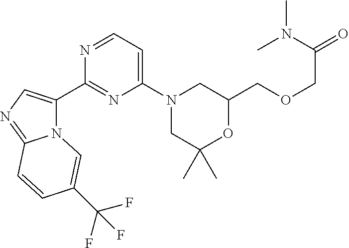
N12C(C3=NC(N4CC(C)(C)OC(COCC(N(C)C)=O)C4)=CC=N3)=CN=C1C=CC(C(F)(F)F)=C2
